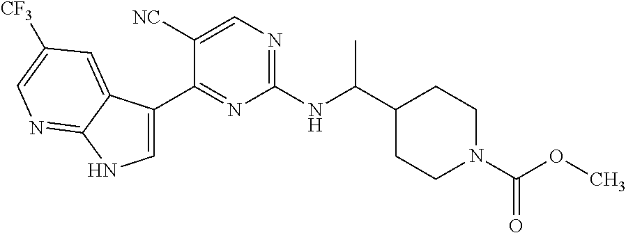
C1=C(C2=NC(NC(C3CCN(C(=O)OC)CC3)C)=NC=C2[NC])C2=CC([CF3])=CN=C2N1
